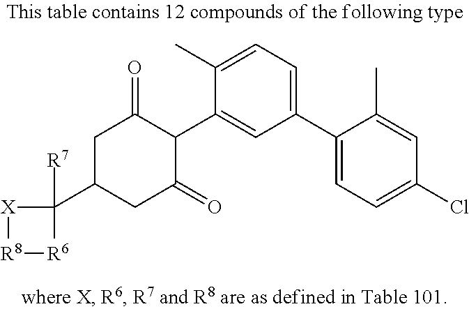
[R8]1[R6]C([R7])(C2CC(=O)C(C3=CC(C4=CC=C(Cl)C=C4C)=CC=C3C)C(=O)C2)[X]1
